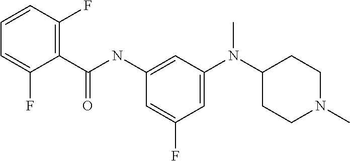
C1=C(N(C2CCN(C)CC2)C)C=C(NC(=O)C2=C(F)C=CC=C2F)C=C1F
